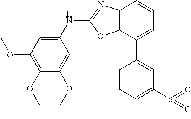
C12=C(C(C3=CC(S(=O)(C)=O)=CC=C3)=CC=C1)OC(NC1=CC(OC)=C(OC)C(OC)=C1)=N2
